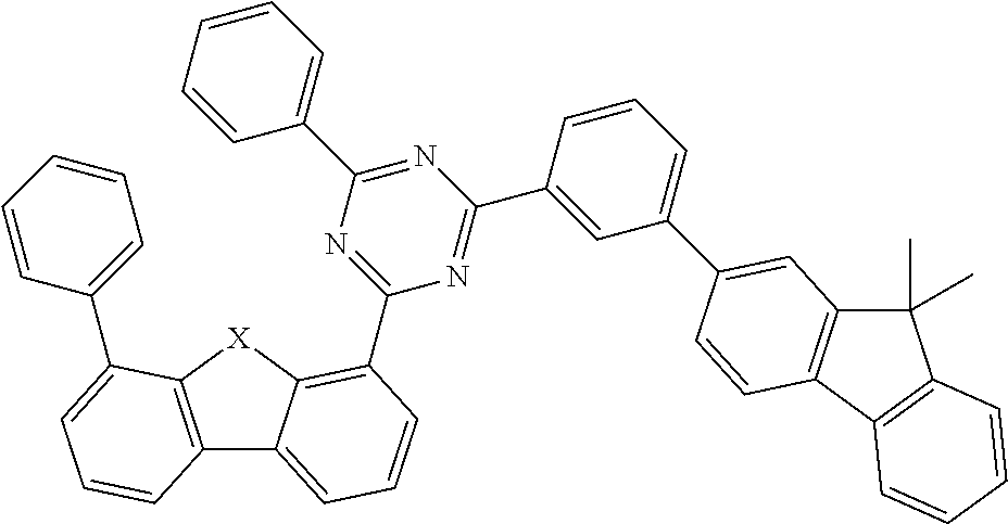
C12=C([X]C3=C(C4=NC(C5=CC=CC=C5)=NC(C5=CC(C6=CC7=C(C8=C(C7(C)C)C=CC=C8)C=C6)=CC=C5)=N4)C=CC=C13)C(C1=CC=CC=C1)=CC=C2
